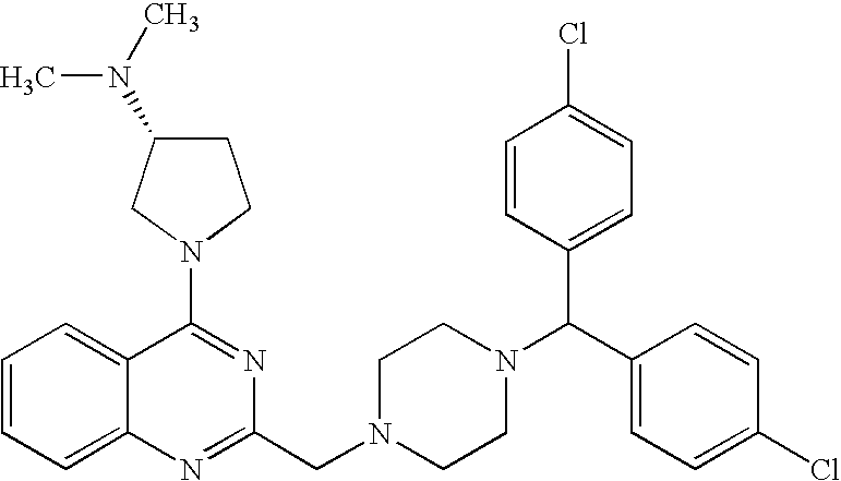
C1(N2CCC(N(C)C)C2)=NC(CN2CCN(C(C3=CC=C(Cl)C=C3)C3=CC=C(Cl)C=C3)CC2)=NC2=CC=CC=C12
